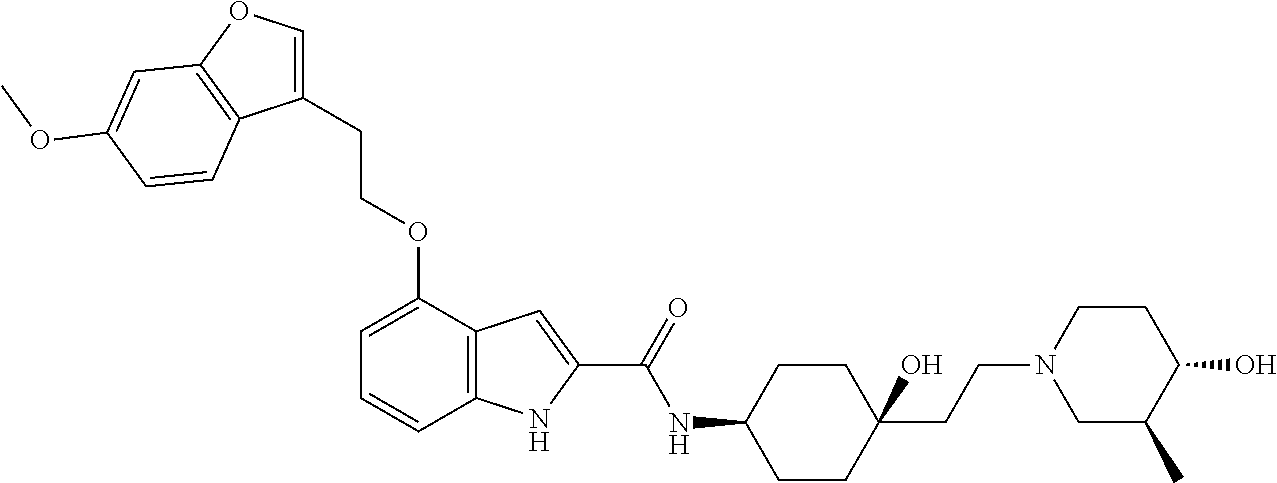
C12=C(C(OCCC3=COC4=C3C=CC(OC)=C4)=CC=C1)C=C(C(=O)NC1CCC(CCN3CC(C)C(O)CC3)(O)CC1)N2
